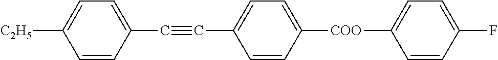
[COO](C1=CC=C(C#CC2=CC=C([C2H5])C=C2)C=C1)C1=CC=C(F)C=C1
